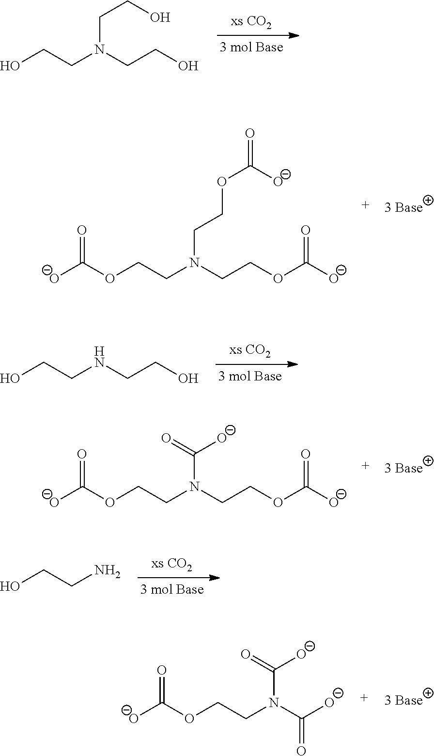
OCCN(CCO)CCO.[O-]C(OCCN(CCOC([O-])=O)CCOC(=O)[O-])=O.OCCNCCO.[O-]C(OCCN(CCOC([O-])=O)C([O-])=O)=O.OCCN.[O-]C(OCCN(C([O-])=O)C([O-])=O)=O
